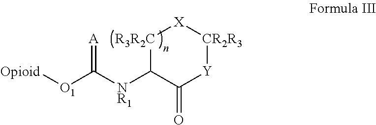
[Opioid][O1]C([NR1]C1C(=O)[Y][CR2R3][X][R3R2C]1)=[A]
